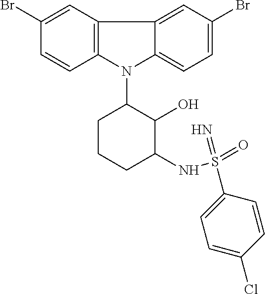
N1(C2CCCC(NS(=O)(=N)C3=CC=C(Cl)C=C3)C2O)C2=C(C3=CC(Br)=CC=C13)C=C(Br)C=C2
